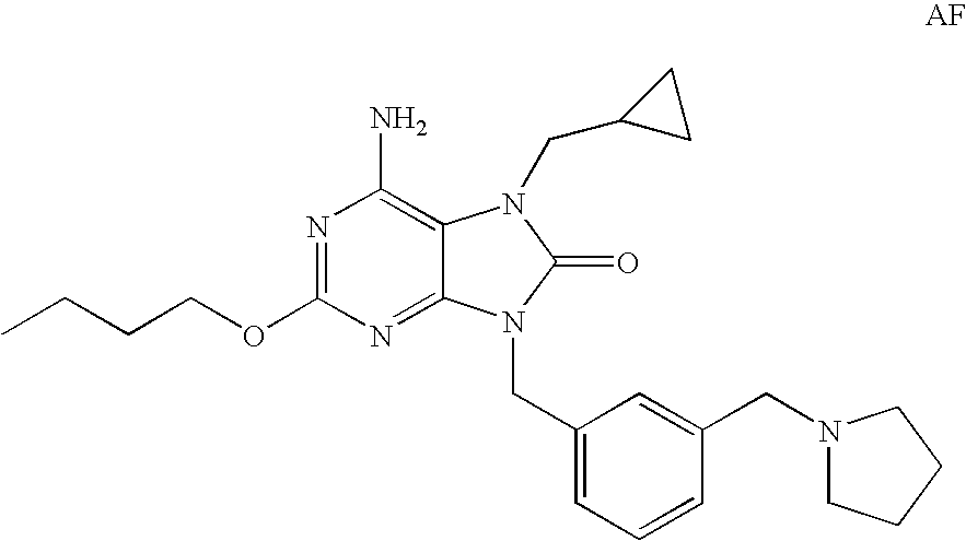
N1=C(OCCCC)N=C2C(=C1N)N(CC1CC1)C(=O)N2CC1=CC=CC(CN2CCCC2)=C1
